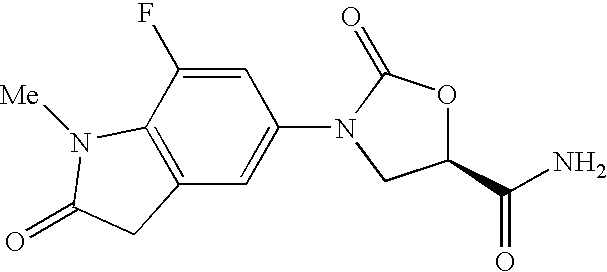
C1(C(N)=O)OC(=O)N(C2=CC3=C(C(F)=C2)N([Me])C(=O)C3)C1
